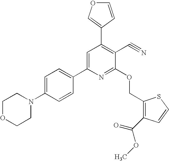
C1=C(N2CCOCC2)C=CC(C2=CC(C3=COC=C3)=C(C#N)C(OCC3=C(C(=O)OC)C=CS3)=N2)=C1
